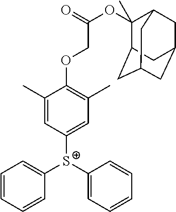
[S+](C1=CC(C)=C(OCC(OC2(C)C3CC4CC(CC2C4)C3)=O)C(C)=C1)(C1=CC=CC=C1)C1=CC=CC=C1
